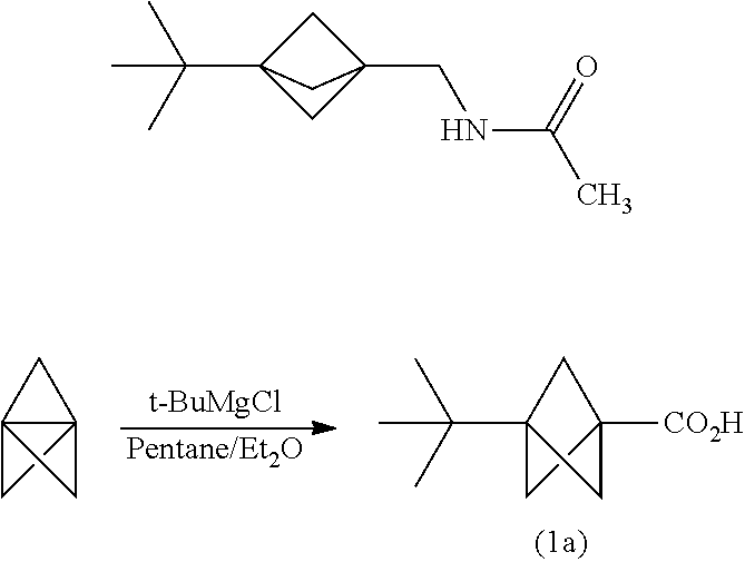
[Pentane/Et2O].[t-BuMgCl].C123C(C1)(C2)C3.C12(C(C)(C)C)CC([CO2H])(C1)C2.C1C2(CNC(C)=O)CC1(C(C)(C)C)C2
